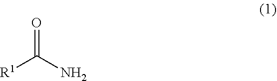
[R1]C(N)=O
